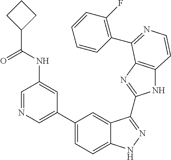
C1(C2=CN=CC(NC(=O)C3CCC3)=C2)=CC=C2C(=C1)C(C1=NC3=C(N1)C=CN=C3C1=C(F)C=CC=C1)=NN2
